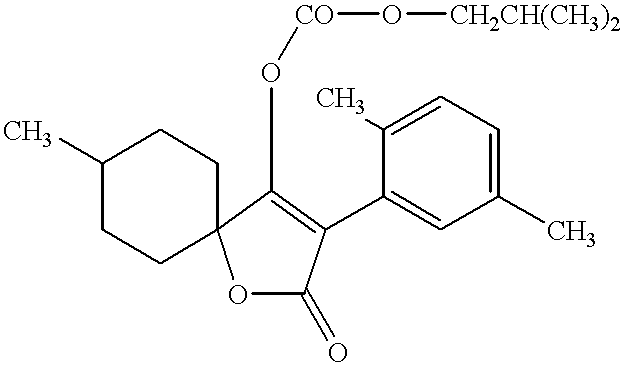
C1(C)CCC2(CC1)C(O[CO]O[CH2CH(CH3)2])=C(C1=CC(C)=CC=C1C)C(=O)O2
